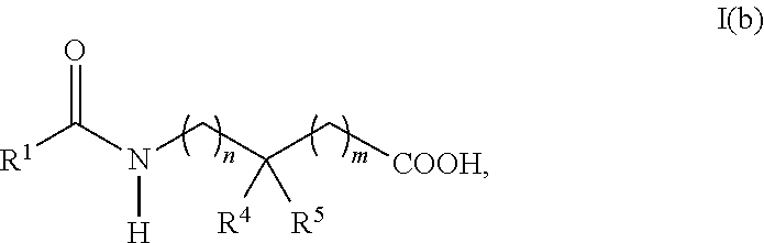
[R1]C(N(CC(C[COOH])([R4])[R5])[H])=O
